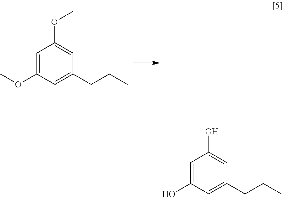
C1=C(OC)C=C(CCC)C=C1OC.C1=C(O)C=C(CCC)C=C1O
